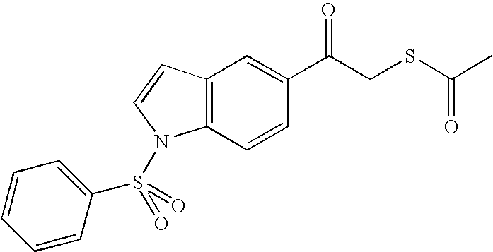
C1=CC2=C(C=C1C(CSC(C)=O)=O)C=CN2S(=O)(C1=CC=CC=C1)=O
